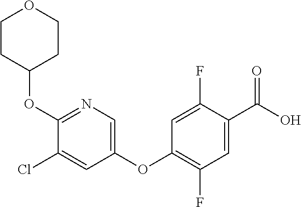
C1=C(F)C(C(O)=O)=CC(F)=C1OC1=CN=C(OC2CCOCC2)C(Cl)=C1
